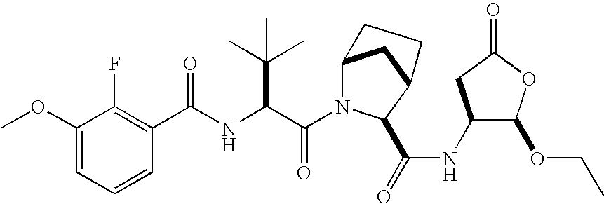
C1=CC=C(OC)C(F)=C1C(NC(C(N1C2CC(C1C(=O)NC1C(OCC)OC(=O)C1)CC2)=O)C(C)(C)C)=O
